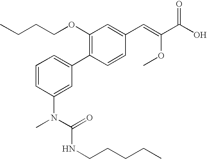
C1=CC(N(C(=O)NCCCCC)C)=CC(C2=C(OCCCC)C=C(C=C(OC)C(O)=O)C=C2)=C1
